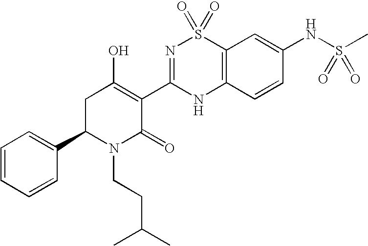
C12=C(C=CC(NS(C)(=O)=O)=C1)NC(C1=C(O)CC(C3=CC=CC=C3)N(CCC(C)C)C1=O)=NS2(=O)=O
